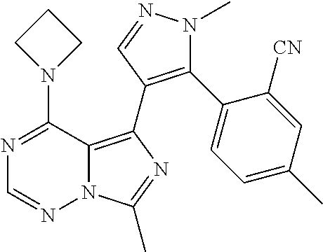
N12C(=C(C3=C(C4=CC=C(C)C=C4[CN])N(C)N=C3)N=C1C)C(N1CCC1)=NC=N2
